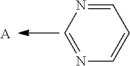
C1=NC=CC=N1.[A]
